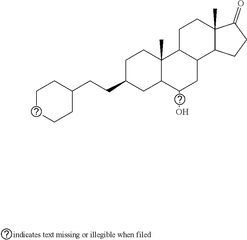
C1C(CCC2CCCCC2)CC2C(C)(C1)C1C(CC2O)C2C(C)(CC1)C(=O)CC2
